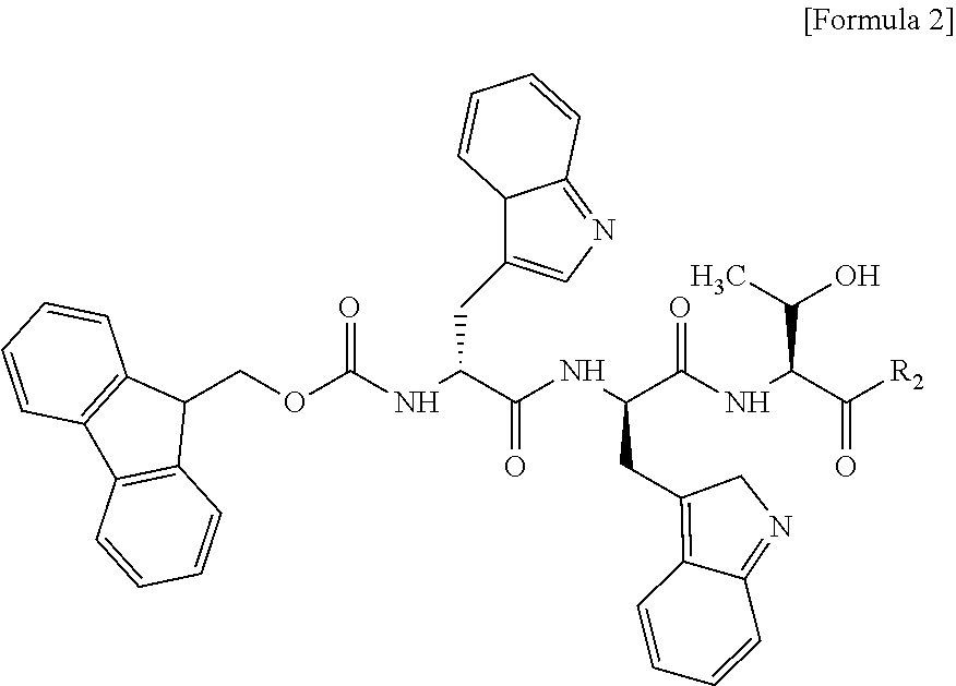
C1(COC(NC(C(NC(C(NC(C([R2])=O)C(C)O)=O)CC2=C3C(=NC2)C=CC=C3)=O)CC2=CN=C3C2C=CC=C3)=O)C2=C(C3=C1C=CC=C3)C=CC=C2
